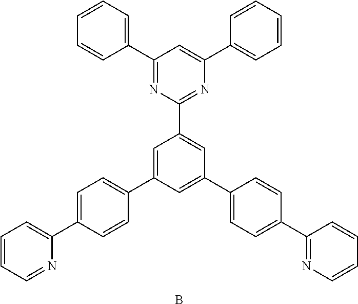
C1(C2=CC=CC=C2)=NC(C2=CC(C3=CC=C(C4=NC=CC=C4)C=C3)=CC(C3=CC=C(C4=CC=CC=N4)C=C3)=C2)=NC(C2=CC=CC=C2)=C1.B
